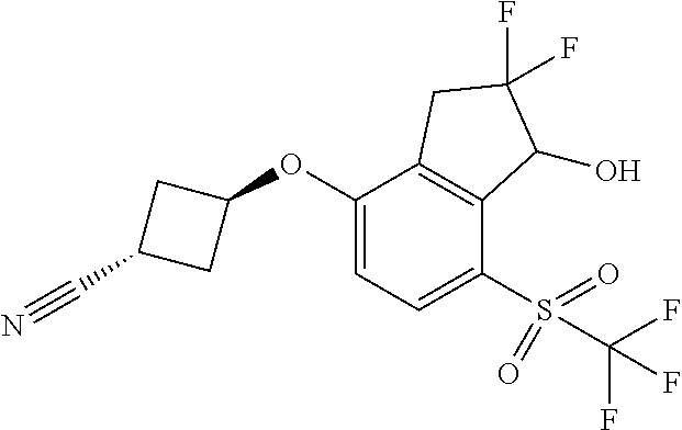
O(C1=CC=C(S(C(F)(F)F)(=O)=O)C2=C1CC(F)(F)C2O)C1CC(C#N)C1
